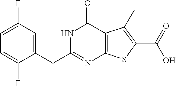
C1(CC2=NC3=C(C(=O)N2)C(C)=C(C(=O)O)S3)=CC(F)=CC=C1F
